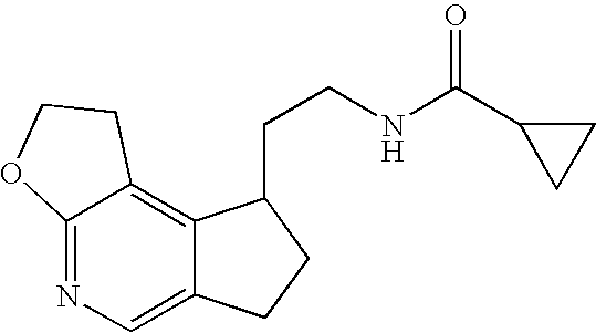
C12=NC=C3C(=C1CCO2)C(CCNC(C1CC1)=O)CC3
